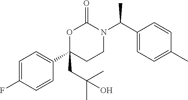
C1=C(F)C=CC(C2(CC(C)(C)O)CCN(C(C3=CC=C(C)C=C3)C)C(=O)O2)=C1
